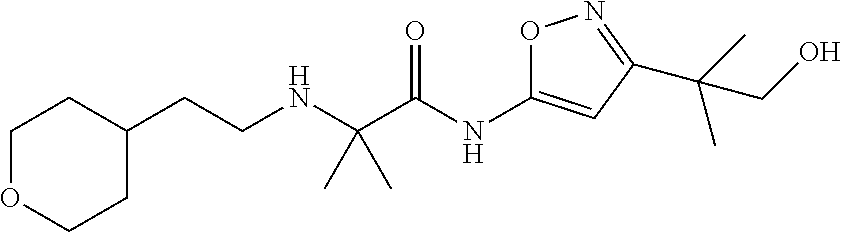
C(NC(C(NC1=CC(C(C)(C)CO)=NO1)=O)(C)C)CC1CCOCC1
